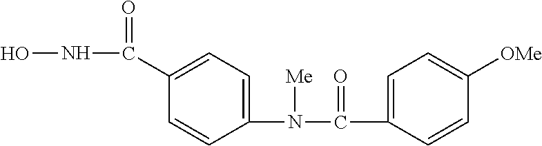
C1(N(C(C2=CC=C([OMe])C=C2)=O)[Me])=CC=C(C(NO)=O)C=C1
